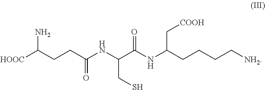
[HOOC]C(CCC(NC(C(NC(CCCC[NH2])C[COOH])=O)CS)=O)N
